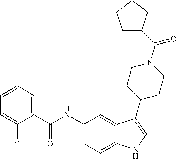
C1=CC=C(C(NC2=CC=C3C(=C2)C(C2CCN(C(=O)C4CCCC4)CC2)=CN3)=O)C(Cl)=C1
